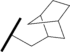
C(CC1CC2CCC1C2)(C)C
